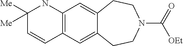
C12=C(C=C3C(=C1)CCN(C(=O)[OEt])CC3)NC([Me])([Me])C=C2
